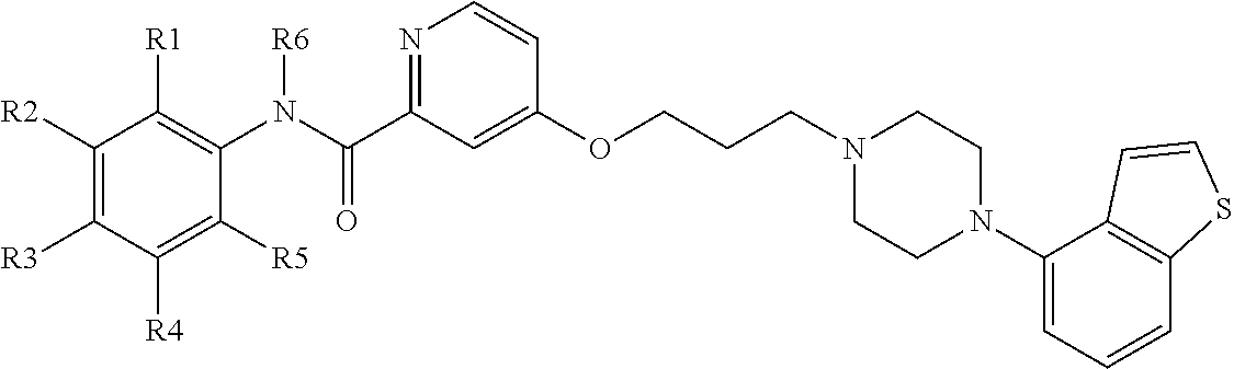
C1([R2])=C([R3])C([R4])=C([R5])C(N(C(C2=NC=CC(OCCCN3CCN(C4=CC=CC5=C4C=CS5)CC3)=C2)=O)[R6])=C1[R1]
